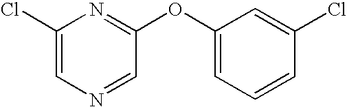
C1(Cl)=CN=CC(OC2=CC=CC(Cl)=C2)=N1
